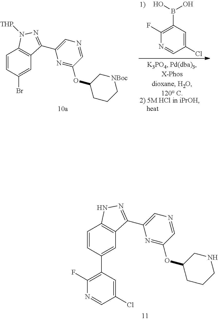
C1=CC(C2=C(F)N=CC(Cl)=C2)=CC2=C1NN=C2C1=CN=CC(OC2CCCNC2)=N1.C1=CC(Br)=CC2=C1N([THP])N=C2C1=CN=CC(OC2CCC[NBoc]C2)=N1.C1(B(O)O)=C(F)N=CC(Cl)=C1
